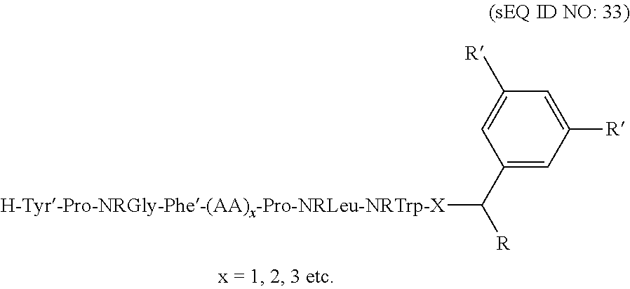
C1(C([R])[H-Tyr-Pro-NRGly-Phe-(AA)x-Pro-NRLeu-NRTrp-X])=CC([R])=CC([R])=C1
